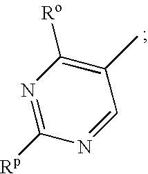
N1=C([Rp])N=CC(C)=C1[Ro]
